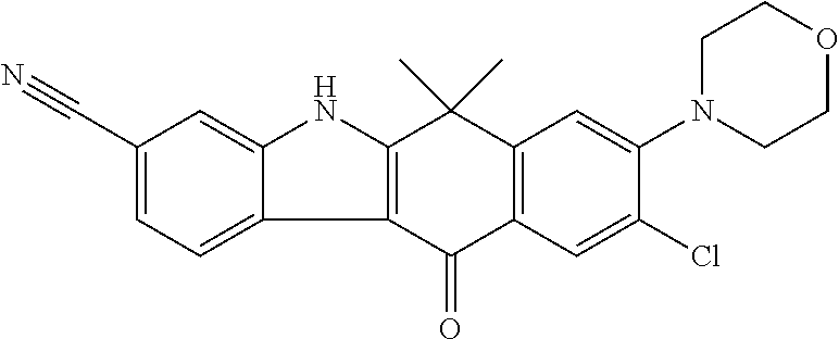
C12=C(C(=O)C3=C(C1(C)C)C=C(N1CCOCC1)C(Cl)=C3)C1=CC=C(C#N)C=C1N2
